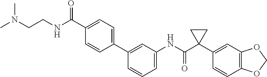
C1=CC=C(NC(C2(C3=CC4=C(C=C3)OCO4)CC2)=O)C=C1C1=CC=C(C(NCCN(C)C)=O)C=C1
